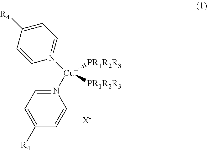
N1([Cu](N2=CC=C([R4])C=C2)([PR1R2R3])[PR1R2R3])=CC=C([R4])C=C1.[X-]
